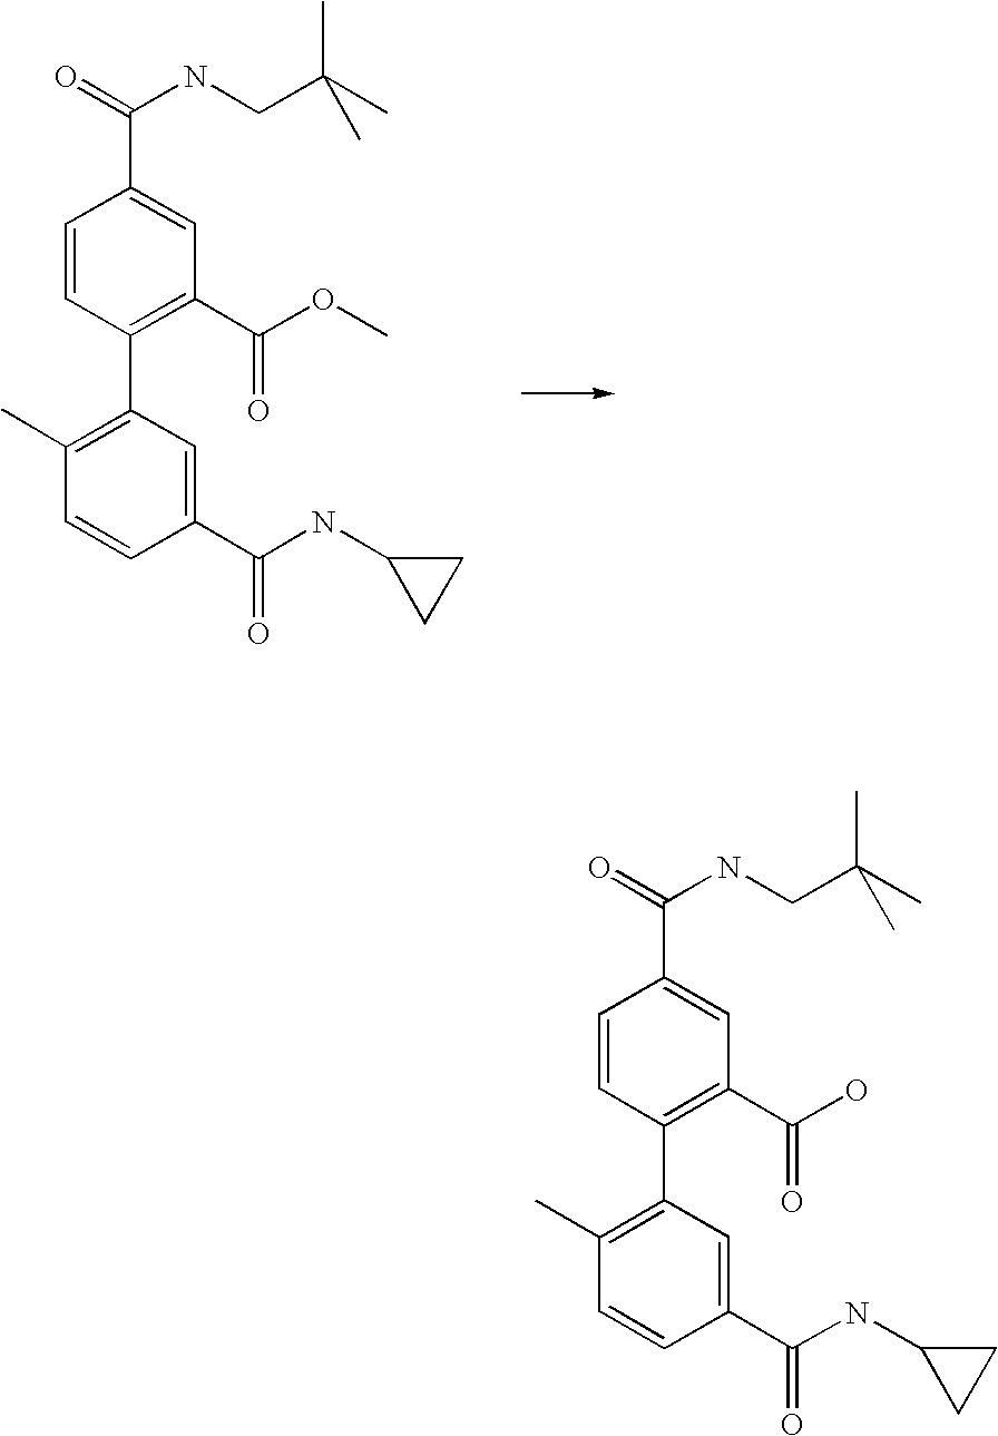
O=C(NCC(C)(C)C)C1=CC(C(OC)=O)=C(C2=C(C)C=CC(C(NC3CC3)=O)=C2)C=C1.O=C(NCC(C)(C)C)C1=CC(C(O)=O)=C(C2=C(C)C=CC(C(NC3CC3)=O)=C2)C=C1
